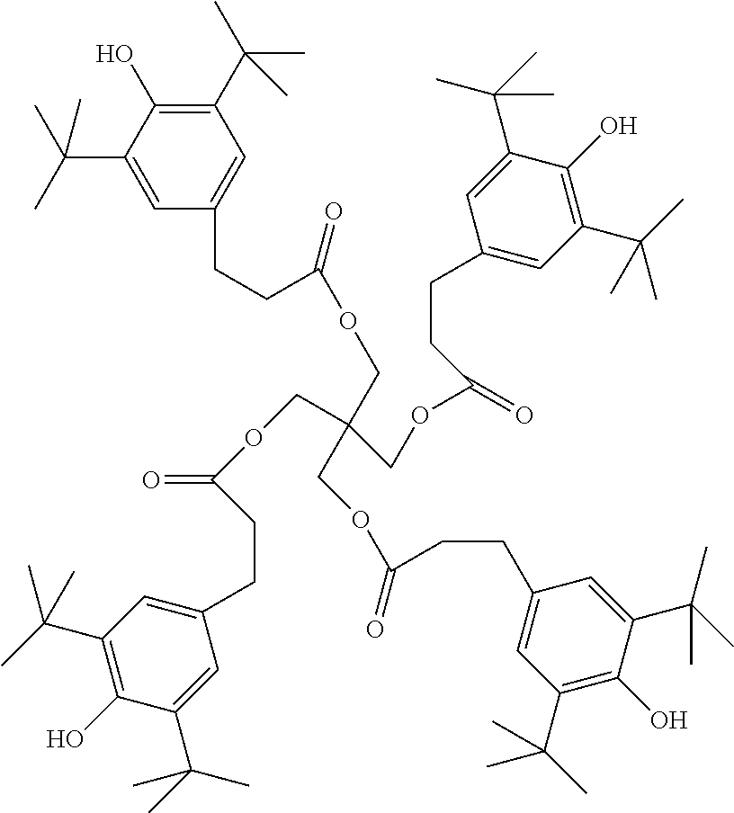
C1=C(C(C)(C)C)C(O)=C(C(C)(C)C)C=C1CCC(OCC(COC(CCC1=CC(C(C)(C)C)=C(O)C(C(C)(C)C)=C1)=O)(COC(CCC1=CC(C(C)(C)C)=C(O)C(C(C)(C)C)=C1)=O)COC(=O)CCC1=CC(C(C)(C)C)=C(O)C(C(C)(C)C)=C1)=O
